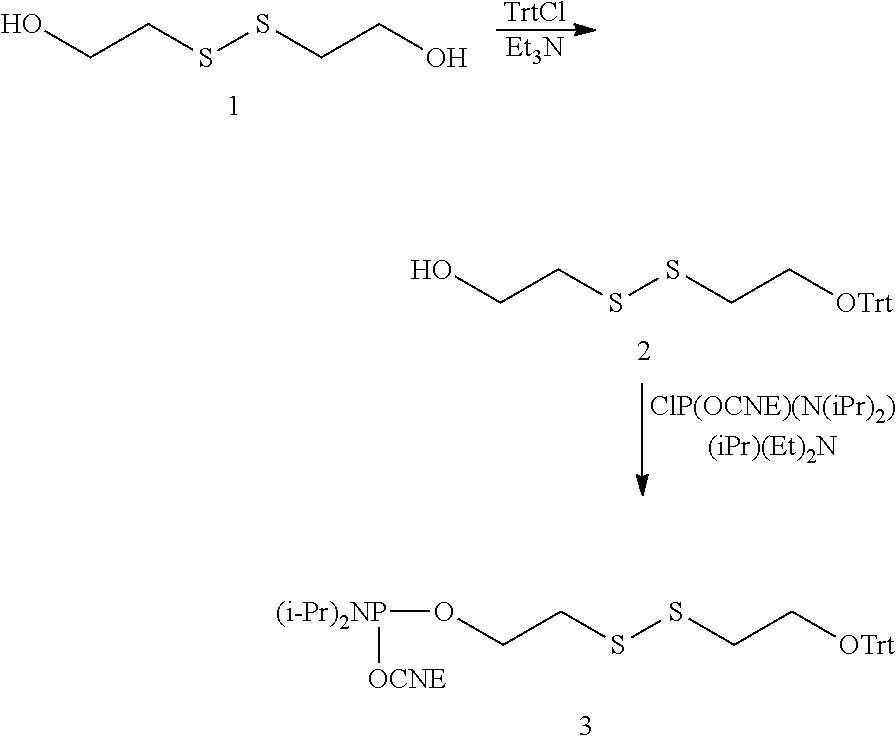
[TrtCl].[Et3N].OCCSSCCO.OCCSSCC[OTrt].O(CCSSCC[OTrt])[(i-Pr)2NP][OCNE]
